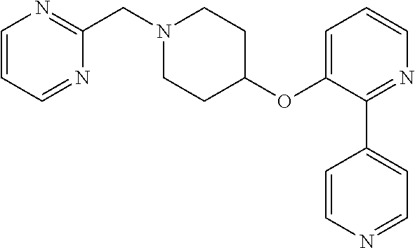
C1=CC=NC(CN2CCC(OC3=CC=CN=C3C3=CC=NC=C3)CC2)=N1
